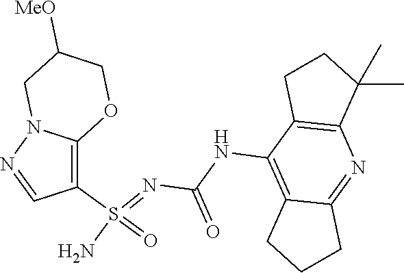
C(NC1=C2C(=NC3=C1CCC3(C)C)CCC2)(N=S(N)(=O)C1=C2N(N=C1)CC([MeO])CO2)=O
